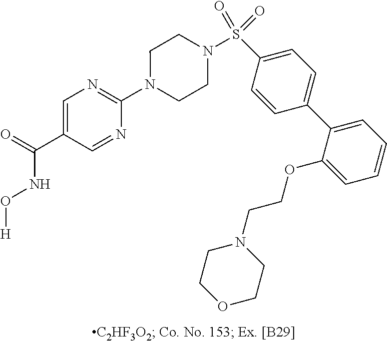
N1(C2=NC=C(C(NO[H])=O)C=N2)CCN(S(C2=CC=C(C3=CC=CC=C3OCCN3CCOCC3)C=C2)(=O)=O)CC1
